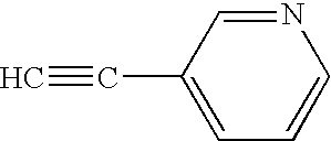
C#CC1=CC=CN=C1
